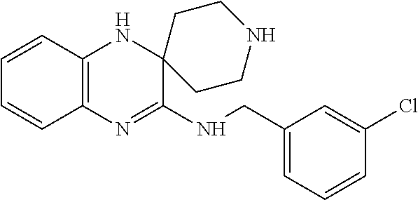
C12=C(N=C(NCC3=CC=CC(Cl)=C3)C3(N1)CCNCC3)C=CC=C2
